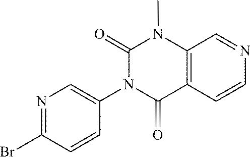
N1=C(Br)C=CC(N2C(=O)N(C)C3=C(C=CN=C3)C2=O)=C1
